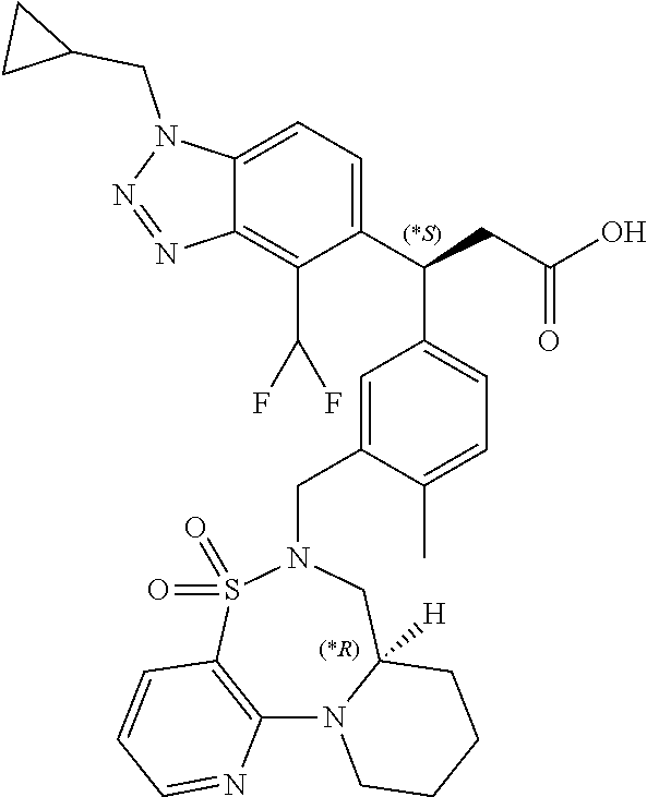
C12=C(S(=O)(=O)N(CC3=CC(C(C4=CC=C5C(=C4C(F)F)N=NN5CC4CC4)CC(O)=O)=CC=C3C)CC3([H])N1CCCC3)C=CC=N2.[(*R)]
